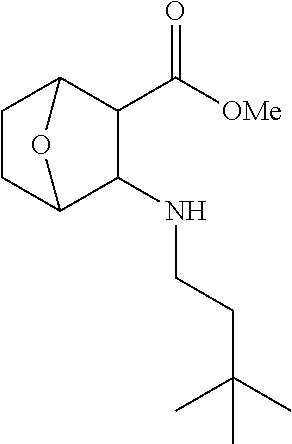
C1(C([OMe])=O)C2CCC(C1NCCC(C)(C)C)O2
